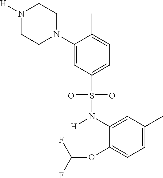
N1([H])CCN(C2=CC(S(=O)(=O)N([H])C3=CC(C)=CC=C3OC(F)F)=CC=C2C)CC1
